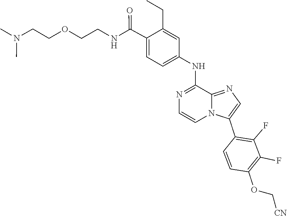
N1=C(NC2=CC=C(C(NCCOCCN(C)C)=O)C(CC)=C2)C2=NC=C(C3=C(F)C(F)=C(OC[CN])C=C3)N2C=C1
